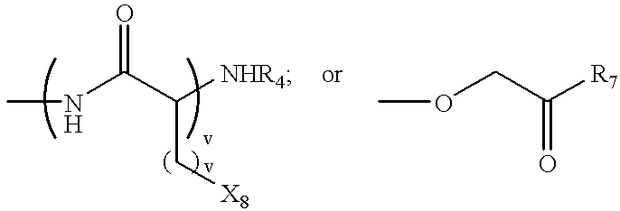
CNC(C([NHR4])C[X8])=O.COCC([R7])=O
